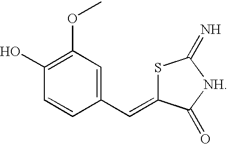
S1C(=CC2=CC(OC)=C(O)C=C2)C(=O)[NH]C1=N
